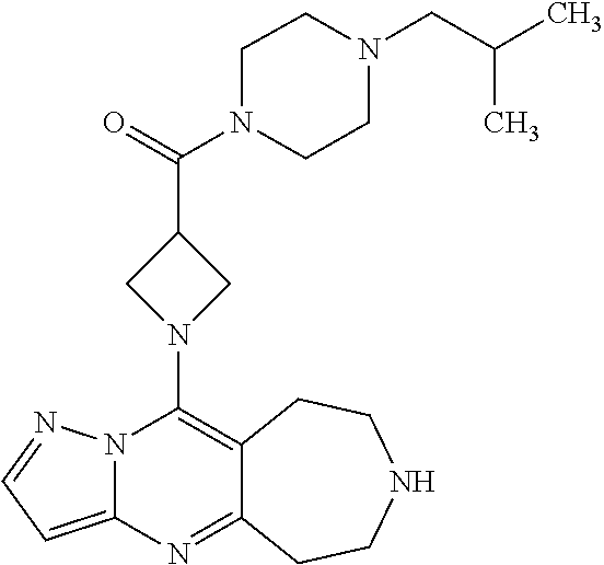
C12=C(N3CC(C(=O)N4CCN(CC(C)C)CC4)C3)N3C(=CC=N3)N=C1CCNCC2
